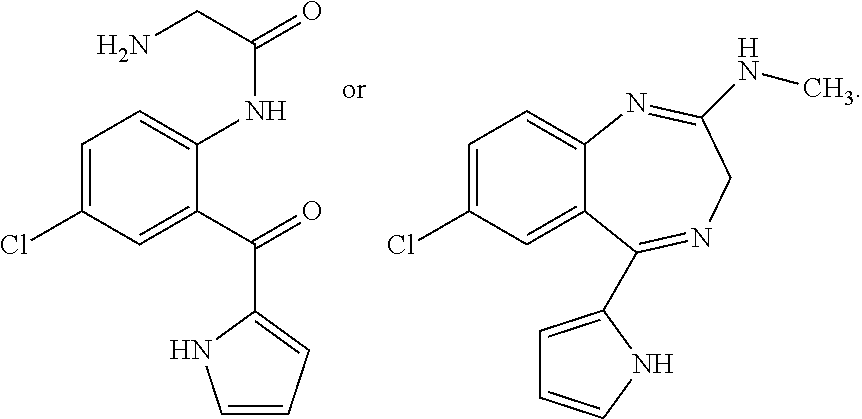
C1=C2C(=CC=C1Cl)N=C(NC)CN=C2C1=CC=CN1.C1=C(C(=O)C2=CC=CN2)C(NC(=O)CN)=CC=C1Cl
